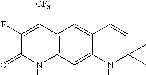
C1(F)=C([CF3])C2=C(NC1=O)C=C1C(=C2)C=CC(C)(C)N1
